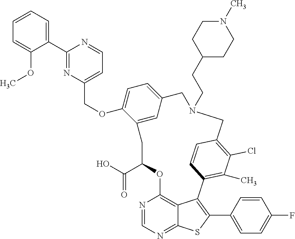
C1=CC=C(C2=NC(COC3=CC=C4C=C3CC(C(=O)O)OC3=C5C(=NC=N3)SC(C3=CC=C(F)C=C3)=C5C3=C(C)C(Cl)=C(C=C3)CN(CCC3CCN(C)CC3)C4)=CC=N2)C(OC)=C1
